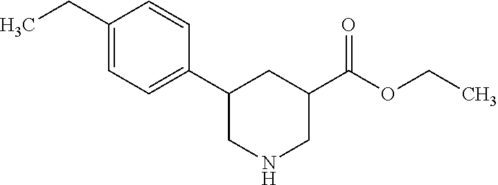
CCC1=CC=C(C2CNCC(C(OCC)=O)C2)C=C1
